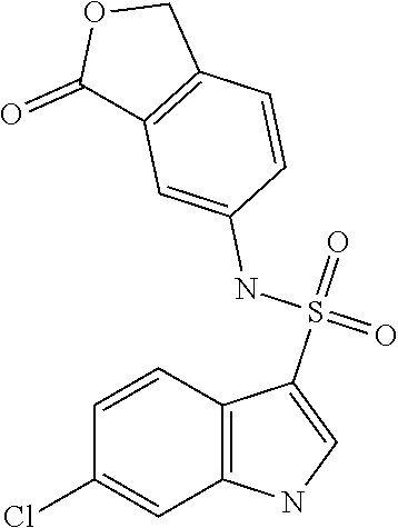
C1=CC2=C(C=C1Cl)NC=C2S(=O)(NC1=CC2=C(C=C1)COC2=O)=O
